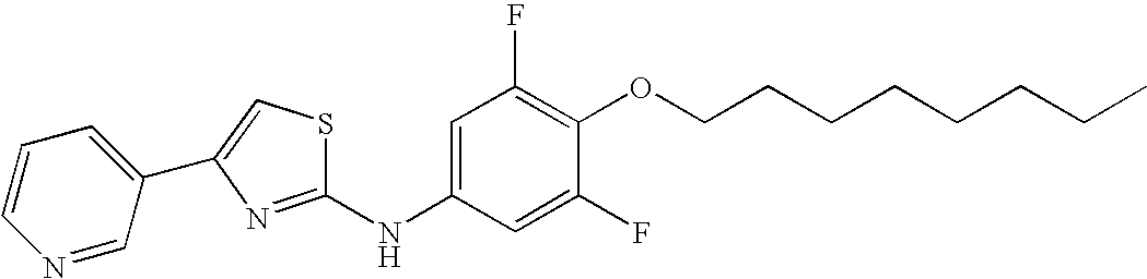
C1=CC=C(C2=CSC(NC3=CC(F)=C(OCCCCCCCC)C(F)=C3)=N2)C=N1
